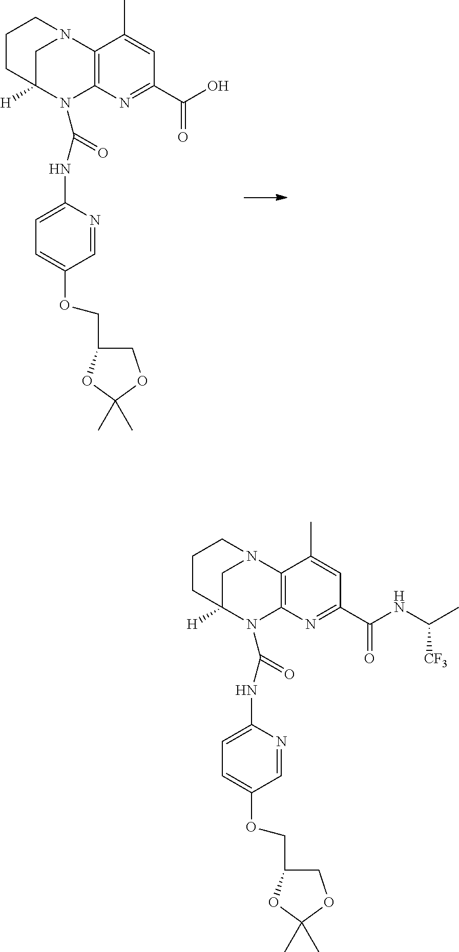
C12=C(N=C(C(O)=O)C=C1C)N(C(NC1=CC=C(OCC3COC(C)(C)O3)C=N1)=O)C1([H])CN2CCC1.C12=C(N=C(C(NC(C)[CF3])=O)C=C1C)N(C(NC1=CC=C(OCC3COC(C)(C)O3)C=N1)=O)C1([H])CN2CCC1
